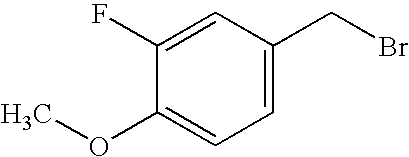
C1(F)=CC(CBr)=CC=C1OC
